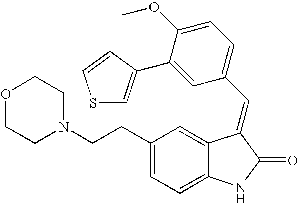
C1(CCN2CCOCC2)=CC=C2C(=C1)C(=CC1=CC=C(OC)C(C3=CSC=C3)=C1)C(=O)N2
